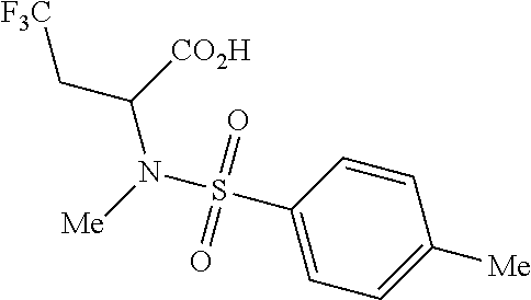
C(N(S(C1=CC=C([Me])C=C1)(=O)=O)[Me])(C[F3C])[CO2H]
